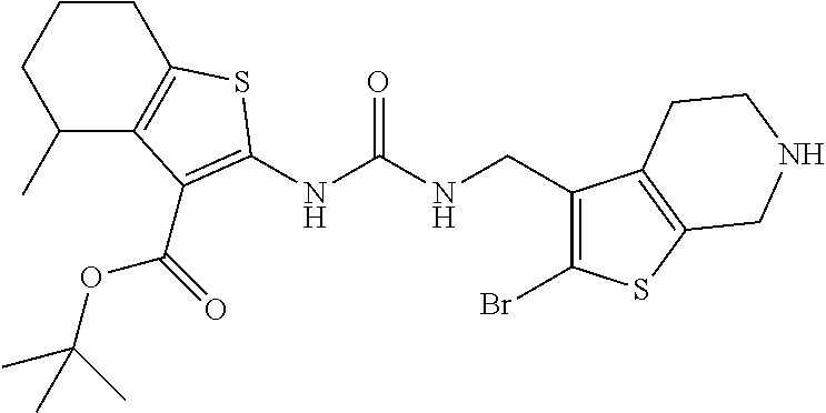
N(C(NCC1=C(Br)SC2=C1CCNC2)=O)C1=C(C(OC(C)(C)C)=O)C2=C(CCCC2C)S1
